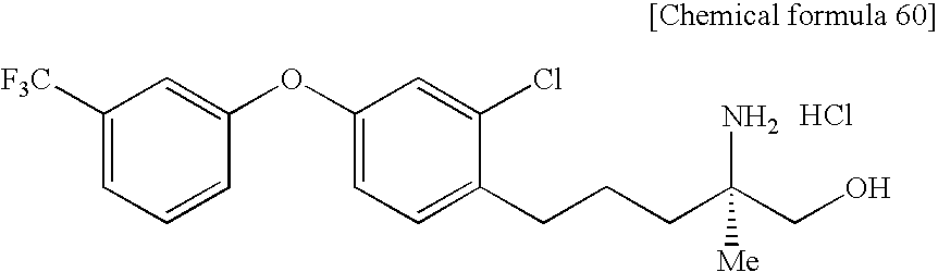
C1([F3C])=CC=CC(OC2=CC=C(CCCC(CO)(N)[Me])C(Cl)=C2)=C1.Cl
